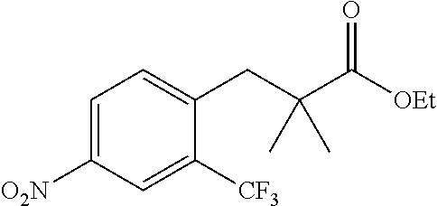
C1=C([O2N])C=C([CF3])C(CC(C([OEt])=O)(C)C)=C1
